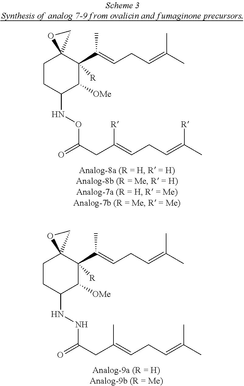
C1CC(NNC(CC(=CCC=C(C)C)C)=O)C([OMe])C(C(=CCC=C(C)C)C)([R])C12OC2.C1CC(NOC(CC(=CCC=C(C)[R])[R])=O)C([OMe])C(C(=CCC=C(C)C)C)([R])C12OC2
